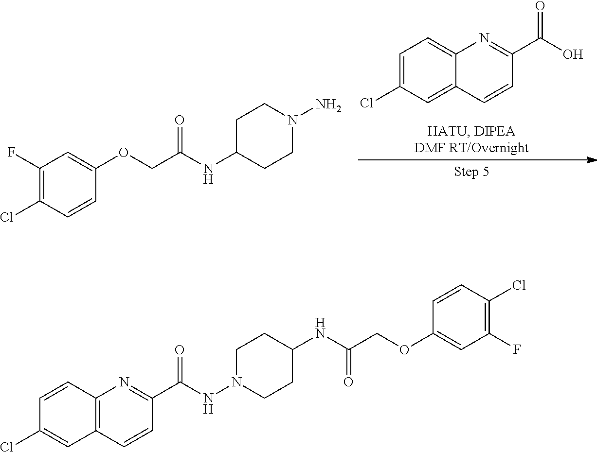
C1=CC(Cl)=C(F)C=C1OCC(=O)NC1CCN(N)CC1.C1(C(=O)O)=NC2=CC=C(Cl)C=C2C=C1.N(C(=O)COC1=CC(F)=C(Cl)C=C1)C1CCN(NC(C2=NC3=C(C=C(Cl)C=C3)C=C2)=O)CC1
